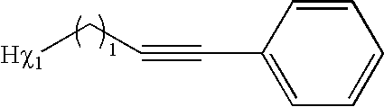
[Hc1]CC#CC1=CC=CC=C1
